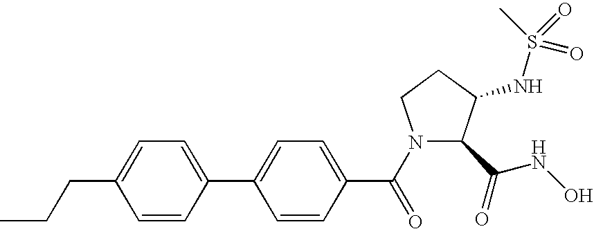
CCCC1=CC=C(C2=CC=C(C(=O)N3C(C(NO)=O)C(NS(C)(=O)=O)CC3)C=C2)C=C1
